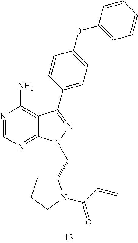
N1=CN=C2C(=C1N)C(C1=CC=C(OC3=CC=CC=C3)C=C1)=NN2CC1CCCN1C(C=C)=O
